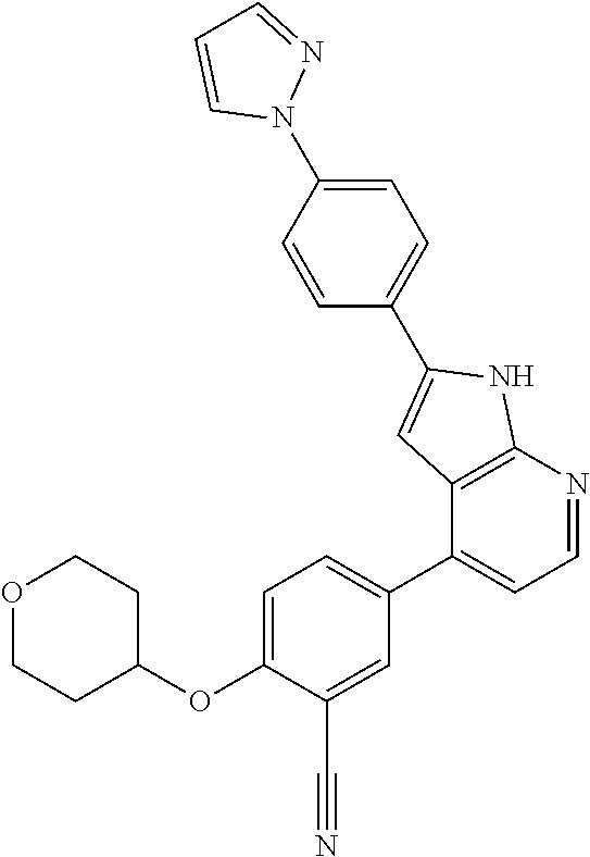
C1=C(OC2CCOCC2)C(C#N)=CC(C2=CC=NC3=C2C=C(C2=CC=C(N4N=CC=C4)C=C2)N3)=C1
